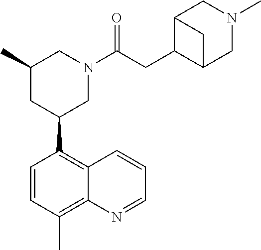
C1=CC(C)=C2C(=C1C1CC(C)CN(C(CC3C4CN(C)CC3C4)=O)C1)C=CC=N2
